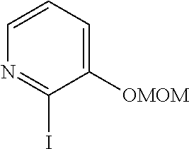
C1([OMOM])=CC=CN=C1I
